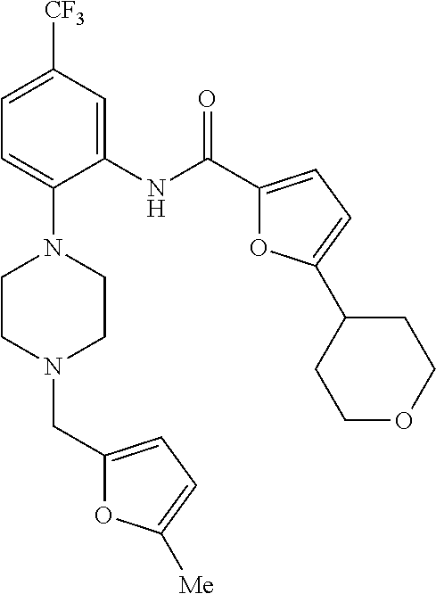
C1=C([CF3])C=C(NC(C2=CC=C(C3CCOCC3)O2)=O)C(N2CCN(CC3=CC=C([Me])O3)CC2)=C1
